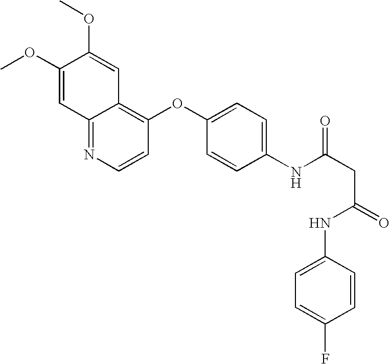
COC1=CC2=NC=CC(OC3=CC=C(NC(CC(NC4=CC=C(F)C=C4)=O)=O)C=C3)=C2C=C1OC
